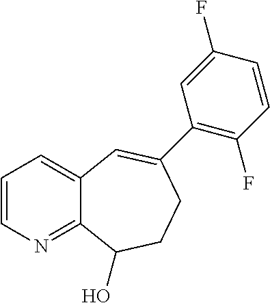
C1=CN=C2C(=C1)C=C(C1=C(F)C=CC(F)=C1)CCC2O
